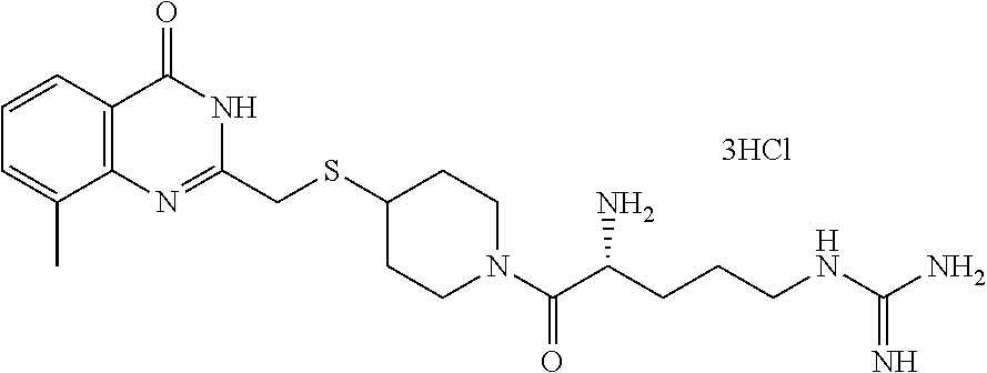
C1(CSC2CCN(C(=O)C(CCCNC(=N)N)N)CC2)=NC2=C(C=CC=C2C)C(=O)N1
